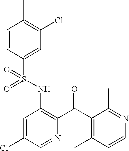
C1=CC(S(NC2=C(C(C3=C(C)C=CN=C3C)=O)N=CC(Cl)=C2)(=O)=O)=CC(Cl)=C1C
